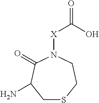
C1SCCN([X]C(O)=O)C(=O)C1N
